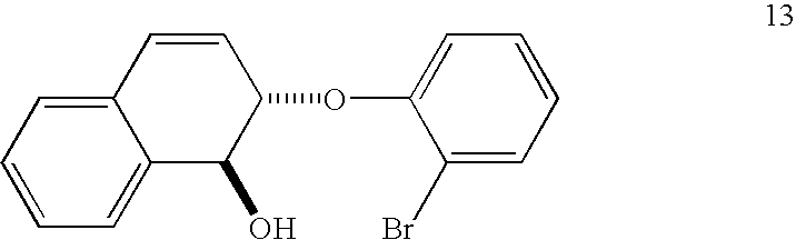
C1=CC2=CC=CC=C2C(O)C1OC1=CC=CC=C1Br
